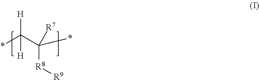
*C([H])([H])C(*)([R8][R9])[R7]
